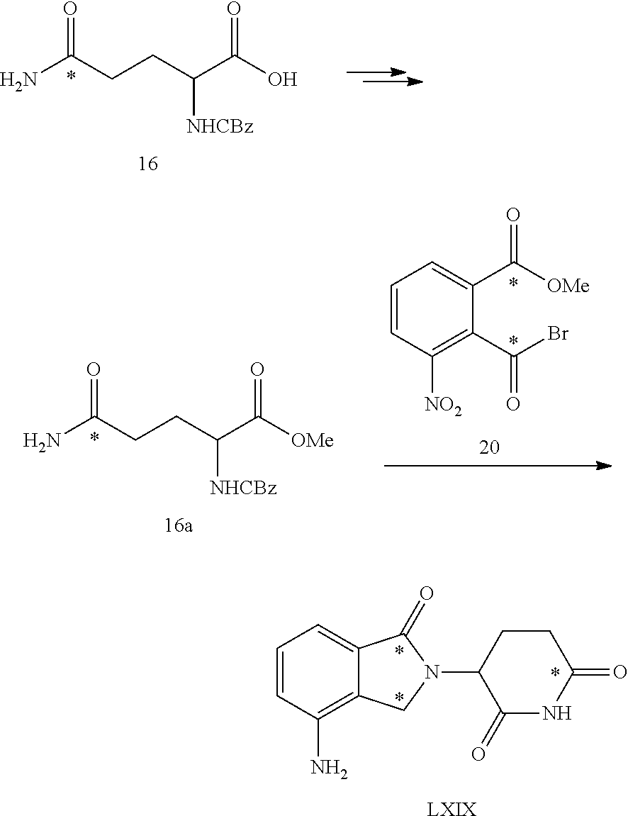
NC(CCC(C(O)=O)[NHCBz])=O.NC(CCC(C([OMe])=O)[NHCBz])=O.C1=CC([NO2])=C(C(Br)=O)C(C([OMe])=O)=C1.C1=CC(N)=C2C(=C1)C(=O)N(C1C(=O)NC(=O)CC1)C2.[LXIX]
